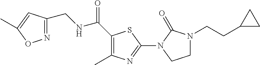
N1=C(CNC(=O)C2=C(C)N=C(N3C(=O)N(CCC4CC4)CC3)S2)C=C(C)O1
